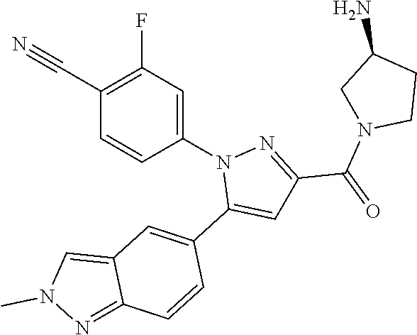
C1(C#N)=C(F)C=C(N2C(C3=CC4=CN(C)N=C4C=C3)=CC(C(N3CCC(N)C3)=O)=N2)C=C1
